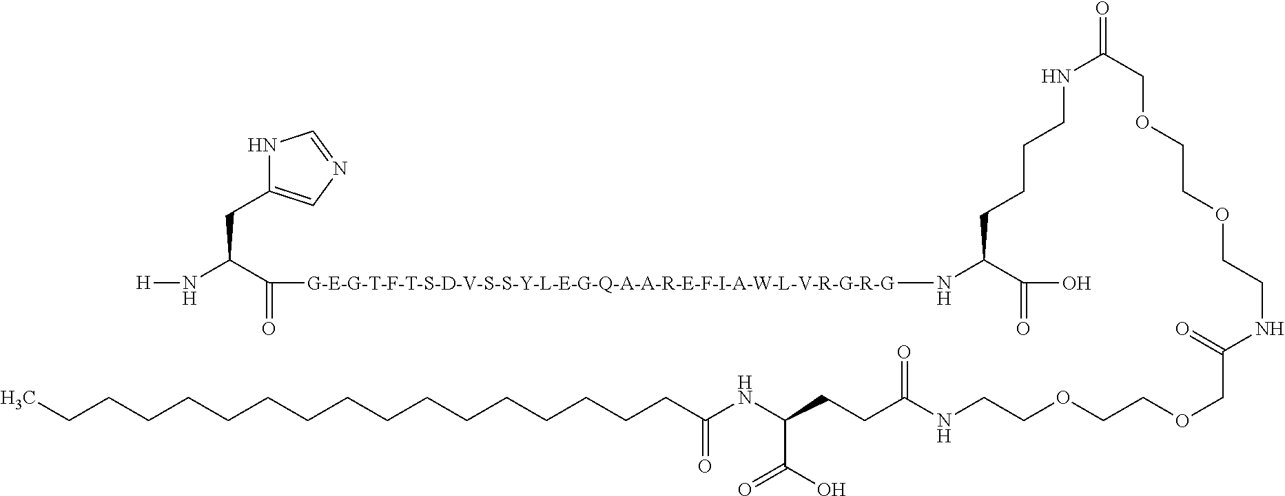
N1C(CC(N[H])C(=O)[G-E-G-T-F-T-S-D-V-S-S-Y-L-E-G-Q-A-A-R-E-F-I-A-W-L-V-R-G-R-G]NC(CCCCNC(COCCOCCNC(COCCOCCNC(CCC(NC(CCCCCCCCCCCCCCCCC)=O)C(O)=O)=O)=O)=O)C(O)=O)=CN=C1
